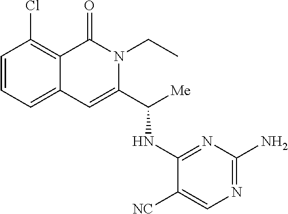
ClC1=C2C(=CC=C1)C=C(C([Me])NC1=NC(N)=NC=C1[NC])N(CC)C2=O
